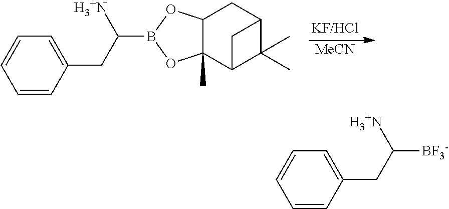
[MeCN].C1=CC(CC(B2OC3(C)C(O2)CC2C(C)(C)C3C2)[H3+N])=CC=C1.C1=CC(CC([BF3-])[H3+N])=CC=C1
